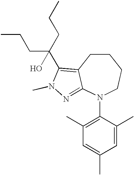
N1(C2=C(C)C=C(C)C=C2C)CCCCC2=C(C(CCC)(O)CCC)N(C)N=C12
